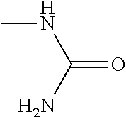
CNC(=O)N
